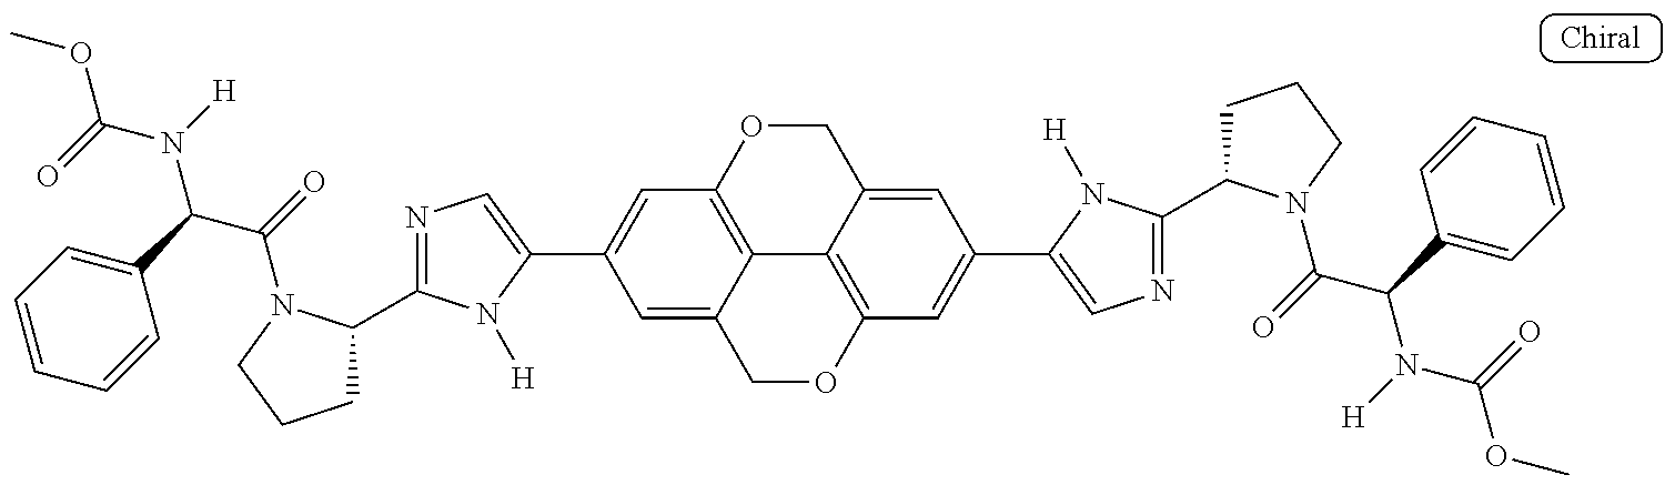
N1=C(C2CCCN2C(C(N(C(OC)=O)[H])C2=CC=CC=C2)=O)N([H])C(C2=CC3=C4C(=C2)COC2=C4C(=CC(C4=CN=C(C5CCCN5C(C(N(C(OC)=O)[H])C5=CC=CC=C5)=O)N4[H])=C2)CO3)=C1
